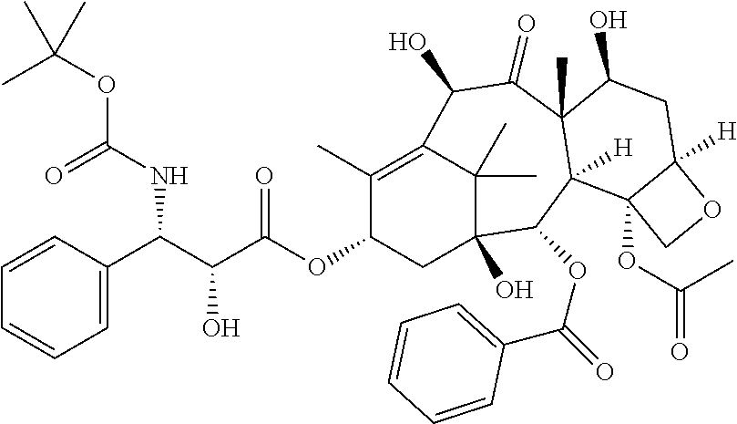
C1=C(C(C(C(OC2CC3(O)C(C)(C)C(=C2C)C(O)C(=O)C2(C)C([H])(C3OC(=O)C3=CC=CC=C3)C3(OC(=O)C)C([H])(CC2O)OC3)=O)O)NC(OC(C)(C)C)=O)C=CC=C1
